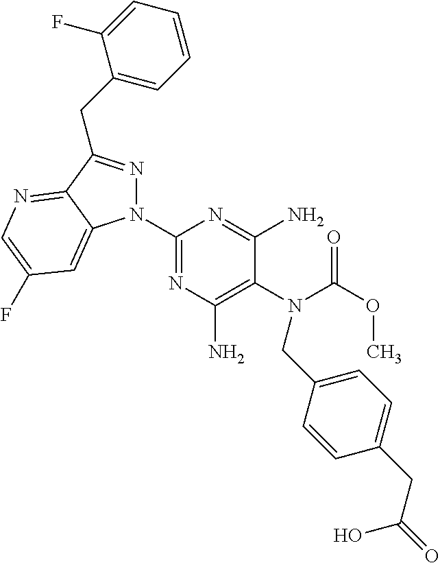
C1(N2N=C(CC3=CC=CC=C3F)C3=NC=C(F)C=C23)=NC(N)=C(N(C(OC)=O)CC2=CC=C(CC(=O)O)C=C2)C(N)=N1
